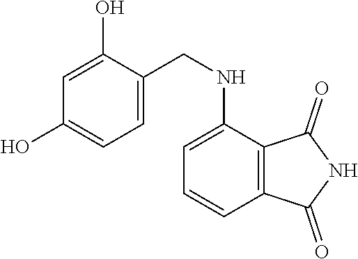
C1=C(NCC2=CC=C(O)C=C2O)C2=C(C=C1)C(=O)NC2=O
